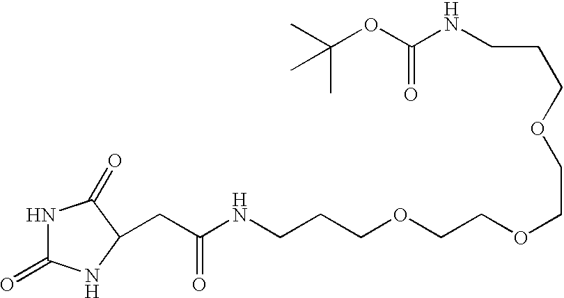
N1C(=O)NC(CC(NCCCOCCOCCOCCCNC(OC(C)(C)C)=O)=O)C1=O
